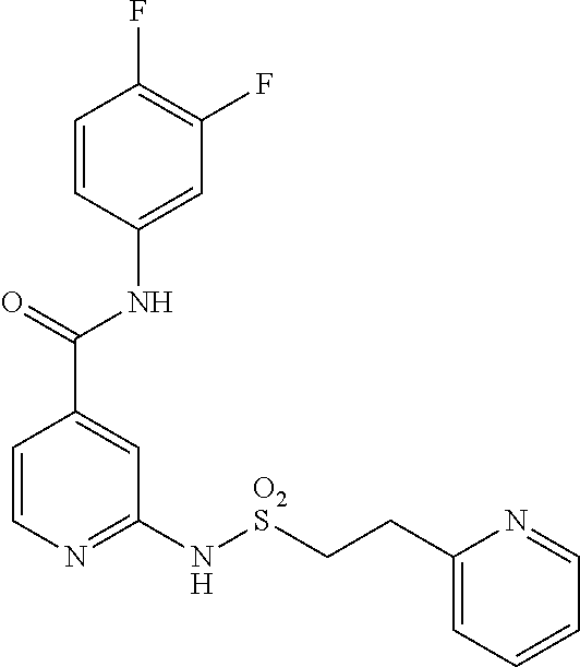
C1=CC(NC(C2=CC(N[O2S]CCC3=CC=CC=N3)=NC=C2)=O)=CC(F)=C1F
